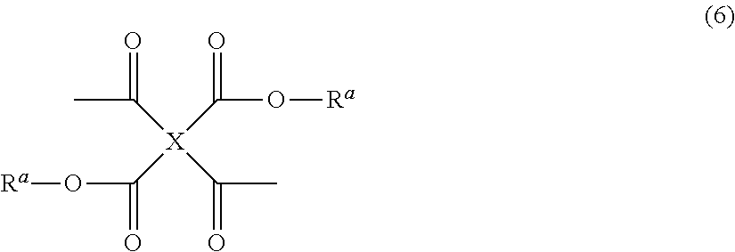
CC([X](C(C)=O)(C(O[Ra])=O)C(O[Ra])=O)=O
